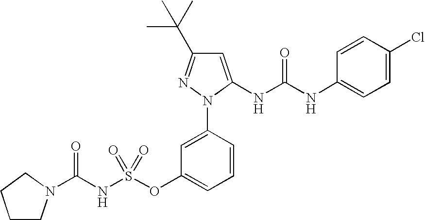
C1=C(NC(NC2=CC=C(Cl)C=C2)=O)N(C2=CC(OS(NC(N3CCCC3)=O)(=O)=O)=CC=C2)N=C1C(C)(C)C
